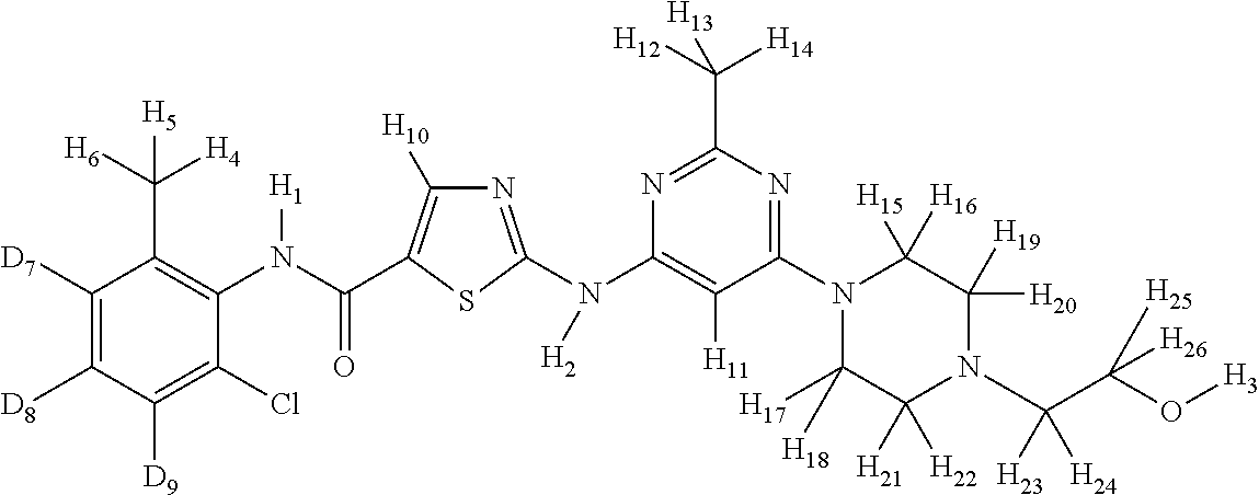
C1([D7])=C([D8])C([D9])=C(Cl)C(N(C(=O)C2=C([H10])N=C(N(C3=C([H11])C(N4C([H17])([H18])C([H21])([H22])N(C(C(O[H3])([H25])[H26])([H23])[H24])C([H20])([H19])C4([H15])[H16])=NC(C([H12])([H14])[H13])=N3)[H2])S2)[H1])=C1C([H6])([H4])[H5]
